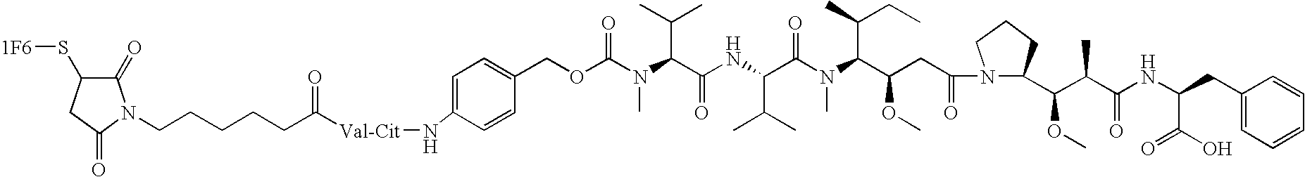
C1(=O)C(S[1F6])CC(=O)N1CCCCCC([Val-Cit]NC1=CC=C(COC(N(C(C(NC(C(=O)N(C)C(C(CC)C)C(CC(=O)N2C(C(C(C(NC(CC3=CC=CC=C3)C(O)=O)=O)C)OC)CCC2)OC)C(C)C)=O)C(C)C)C)=O)C=C1)=O
